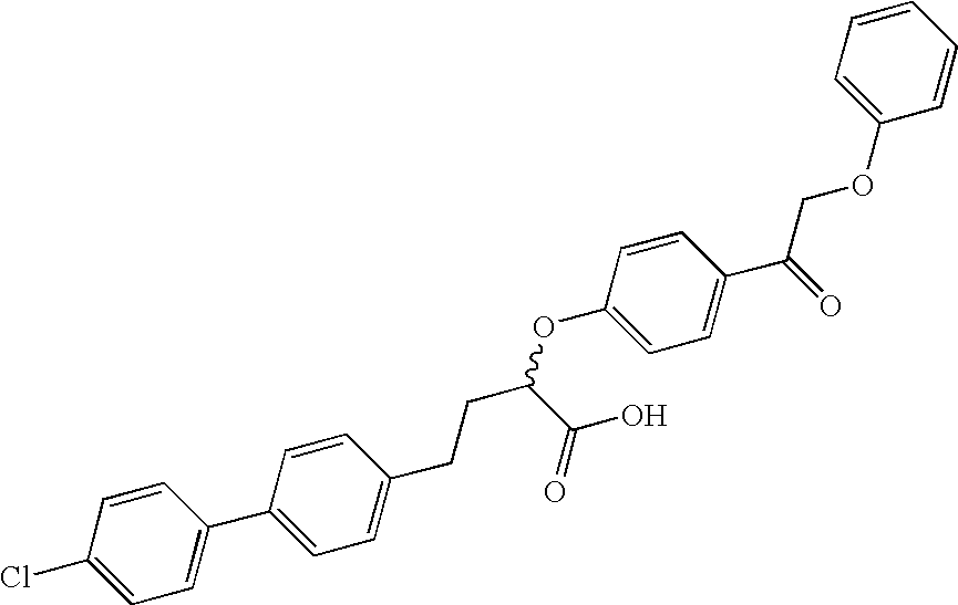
C1=CC(Cl)=CC=C1C1=CC=C(CCC(OC2=CC=C(C(COC3=CC=CC=C3)=O)C=C2)C(O)=O)C=C1
